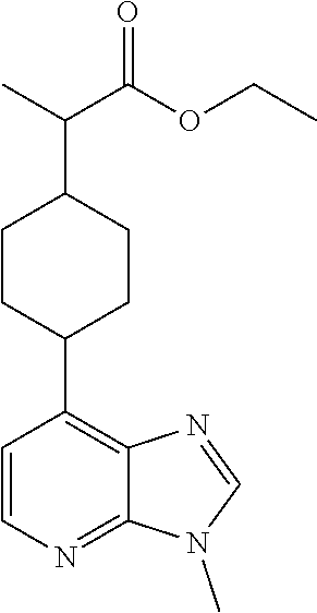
C1CC(C2=C3C(=NC=C2)N(C)C=N3)CCC1C(C)C(OCC)=O
